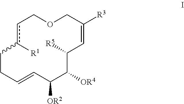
c1c([R1])CCC=CC([OR2])C([OR4])C([R5])C=C([R3])COC1
